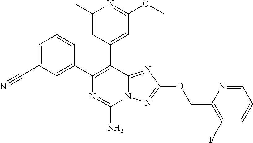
C1=C(C#N)C=C(C2=C(C3=CC(OC)=NC(C)=C3)C3=NC(OCC4=C(F)C=CC=N4)=NN3C(N)=N2)C=C1
